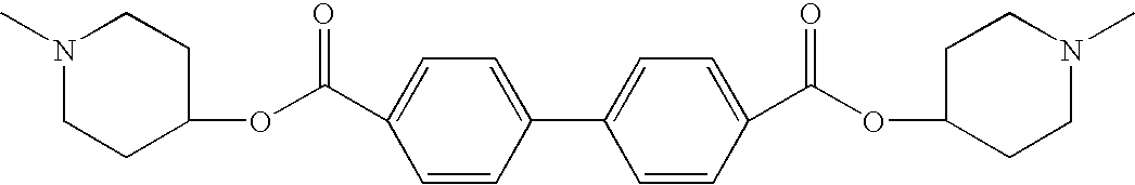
N1(C)CCC(OC(C2=CC=C(C3=CC=C(C(OC4CCN(C)CC4)=O)C=C3)C=C2)=O)CC1
